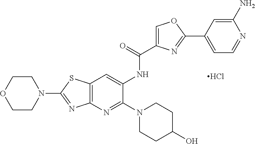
Cl.C12=C(N=C(N3CCC(O)CC3)C(NC(C3=COC(C4=CC=NC(N)=C4)=N3)=O)=C1)N=C(N1CCOCC1)S2
